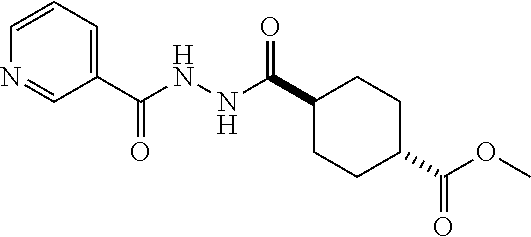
C1(C(NNC(C2CCC(C(OC)=O)CC2)=O)=O)=CC=CN=C1
